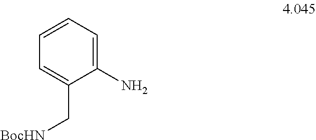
C1(N)=CC=CC=C1C[BocHN]
